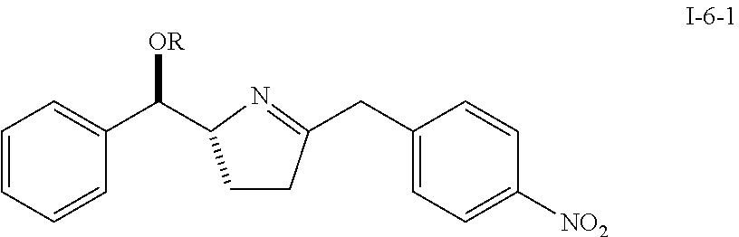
C1=CC=CC(C(C2CCC(CC3=CC=C([NO2])C=C3)=N2)[OR])=C1
